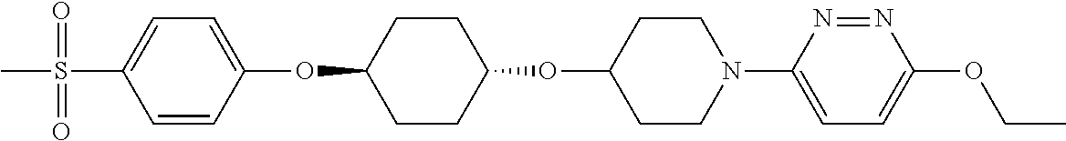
C1=CC(OC2CCC(OC3CCN(C4=CC=C(OCC)N=N4)CC3)CC2)=CC=C1S(C)(=O)=O
